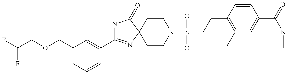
N1C(C2=CC(COCC(F)F)=CC=C2)=NC2(C1=O)CCN(S(=O)(=O)CCC1=C(C)C=C(C(N(C)C)=O)C=C1)CC2
